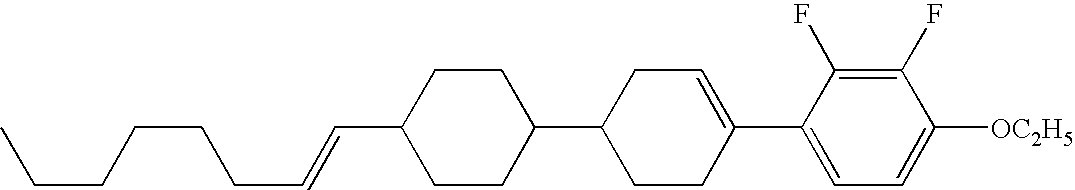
C1(F)=C(F)C(C2=CCC(C3CCC(C=CCCCCCC)CC3)CC2)=CC=C1[OC2H5]
